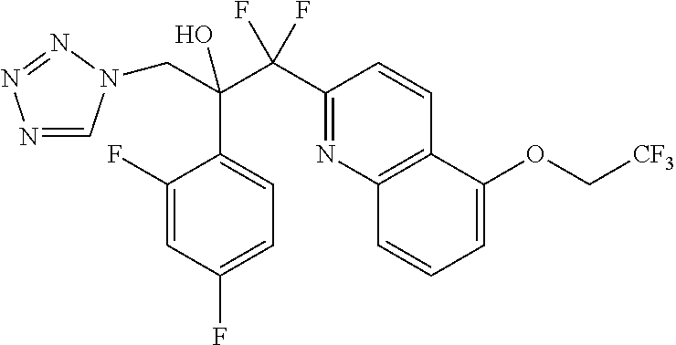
N1=CN(CC(C2=CC=C(F)C=C2F)(C(F)(F)C2=NC3=C(C=C2)C(OC[CF3])=CC=C3)O)N=N1
